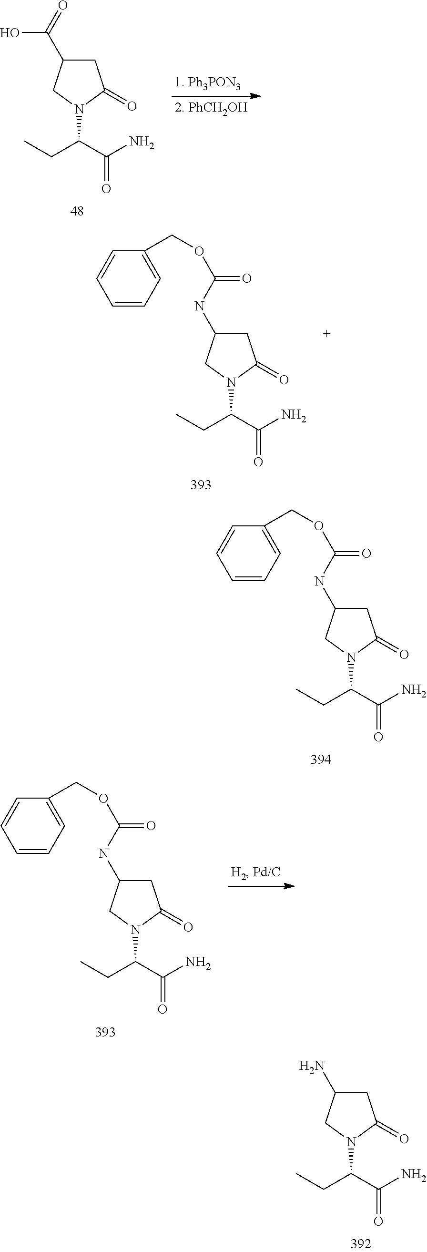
C1C(C(=O)O)CN(C(C(N)=O)CC)C1=O.C1C(NC(OCC2=CC=CC=C2)=O)CN(C(C(N)=O)CC)C1=O.C1C(NC(OCC2=CC=CC=C2)=O)CN(C(C(N)=O)CC)C1=O.C1C(NC(OCC2=CC=CC=C2)=O)CN(C(C(N)=O)CC)C1=O.C1C(N)CN(C(C(N)=O)CC)C1=O
